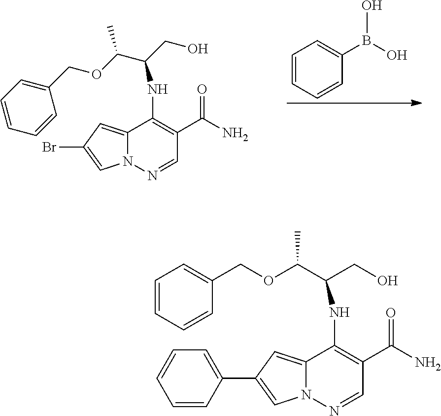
C1=CC=CC(B(O)O)=C1.C12=CC(Br)=CN1N=CC(C(N)=O)=C2NC(C(OCC1=CC=CC=C1)C)CO.C12=CC(C3=CC=CC=C3)=CN1N=CC(C(N)=O)=C2NC(C(OCC1=CC=CC=C1)C)CO
